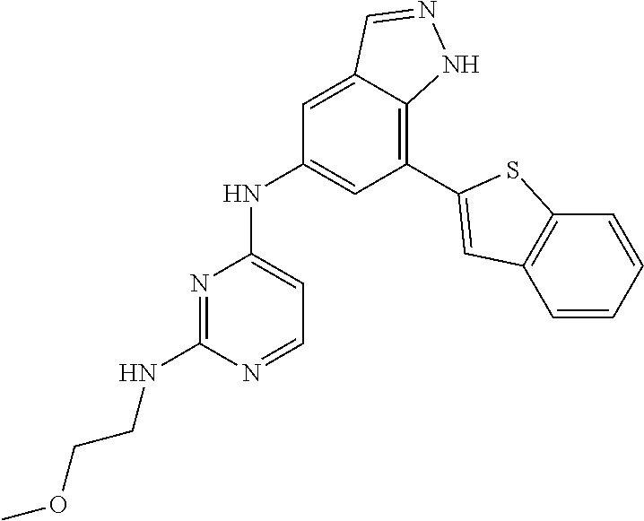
C1=NC(NCCOC)=NC(NC2=CC(C3=CC4=C(C=CC=C4)S3)=C3C(=C2)C=NN3)=C1
